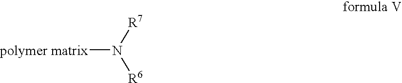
[polymer matrix]N([R7])[R6]
